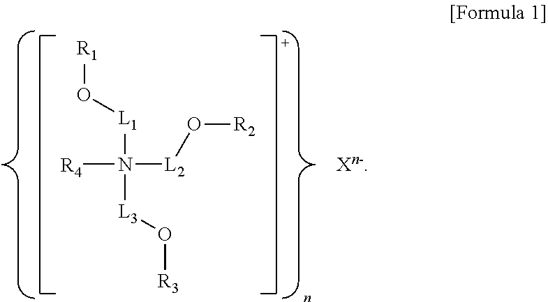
[R1]O[L1]N([R4])([L2]O[R2])[L3]O[R3]
